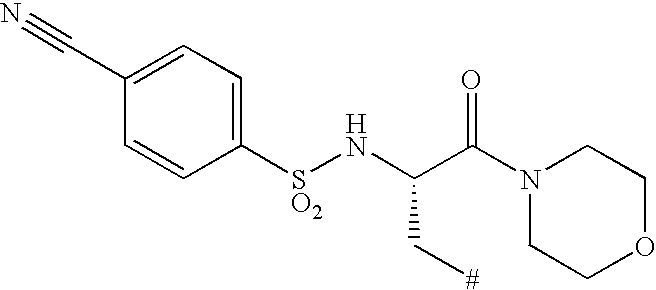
C1(C#N)=CC=C([SO2]NC(C(N2CCOCC2)=O)C[#])C=C1
